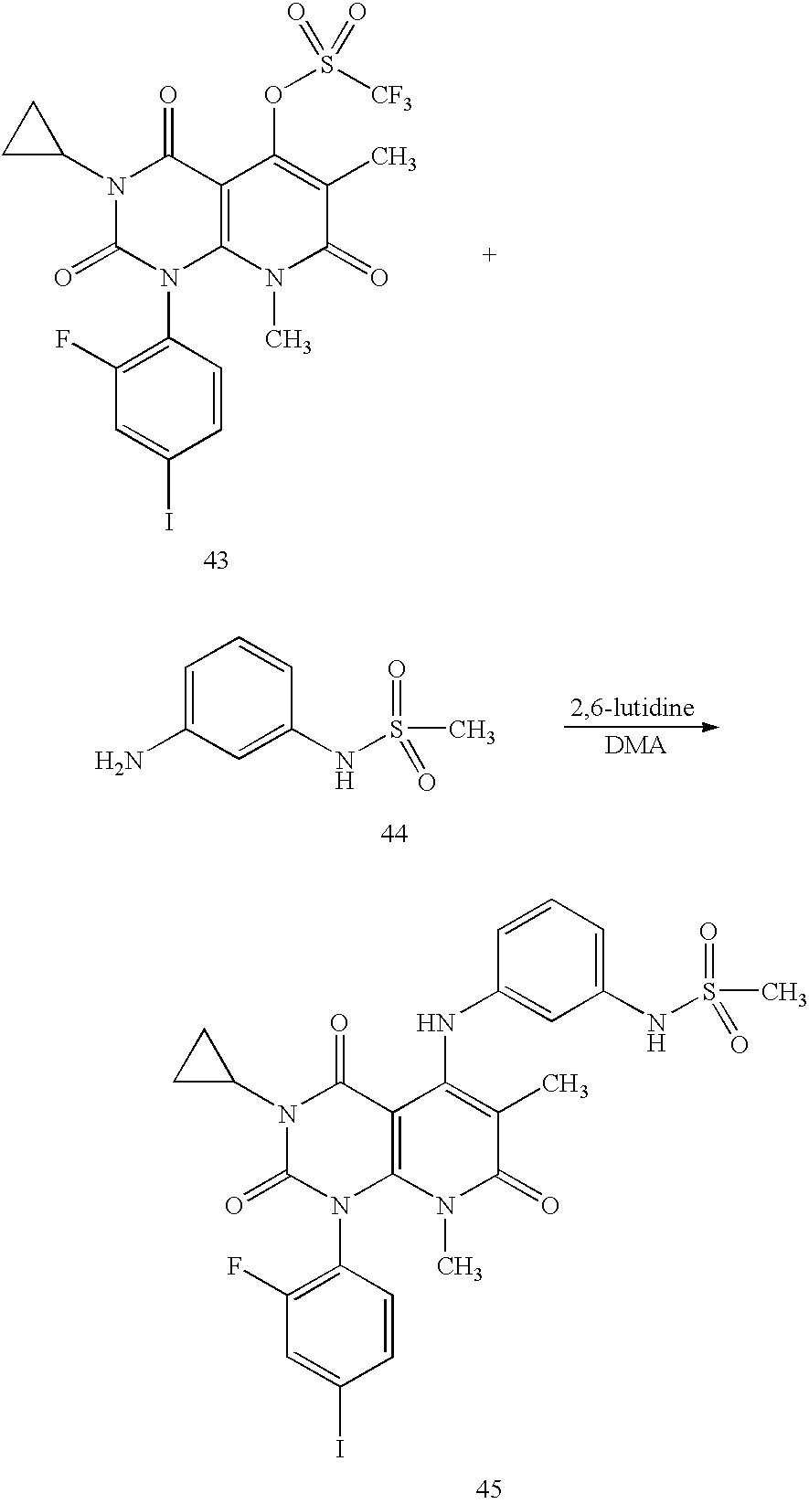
C1=CC(N2C3=C(C(=O)N(C4CC4)C2=O)C(OS([CF3])(=O)=O)=C(C)C(=O)N3C)=C(F)C=C1I.C1=C(N)C=C(NS(C)(=O)=O)C=C1.C1=CC(N2C3=C(C(=O)N(C4CC4)C2=O)C(NC2=CC(NS(=O)(C)=O)=CC=C2)=C(C)C(=O)N3C)=C(F)C=C1I
